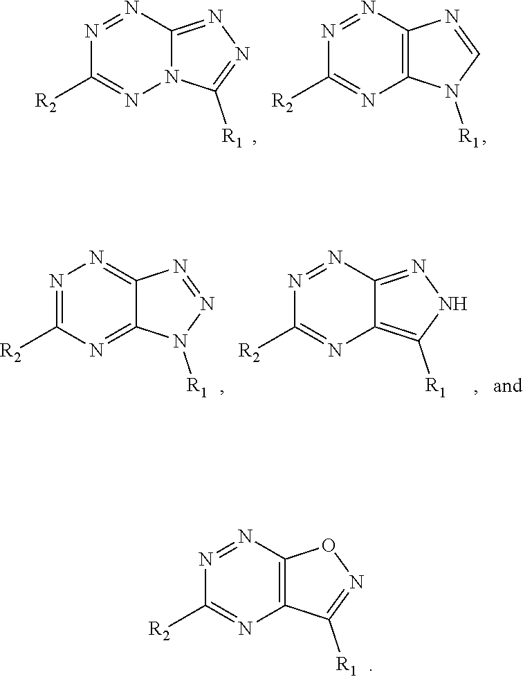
N1=NC2=NN=C([R1])N2N=C1[R2].N1=NC2=C(N=C1[R2])N([R1])C=N2.N1=C([R2])N=C2C(=N1)N=NN2[R1].N1=NC2=NNC([R1])=C2N=C1[R2].N1=NC2=C(N=C1[R2])C([R1])=NO2
